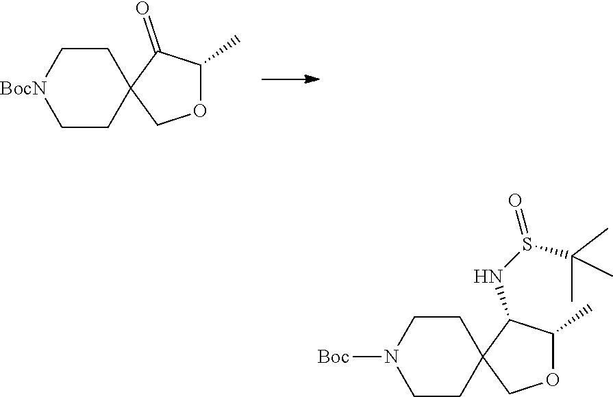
C1C[BocN]CCC12COC(C)C2=O.C1CN([Boc])CCC12COC(C)C2NS(=O)C(C)(C)C
